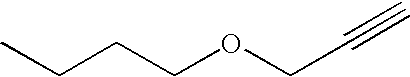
CCCCOCC#C
